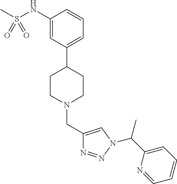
C1(NS(C)(=O)=O)=CC(C2CCN(CC3=CN(C(C4=CC=CC=N4)C)N=N3)CC2)=CC=C1
